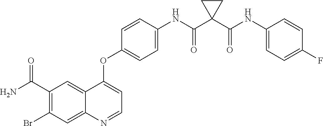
C12=CC(C(=O)N)=C(Br)C=C1N=CC=C2OC1=CC=C(NC(C2(C(NC3=CC=C(F)C=C3)=O)CC2)=O)C=C1
